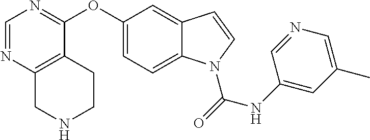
O(C1=CC=C2C(=C1)C=CN2C(=O)NC1=CC(C)=CN=C1)C1=NC=NC2=C1CCNC2
